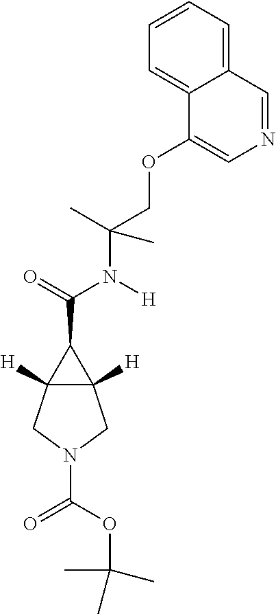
C12([H])C([H])(CN(C(=O)OC(C)(C)C)C1)C2C(=O)N([H])C(COC1=CN=CC2=CC=CC=C12)(C)C
